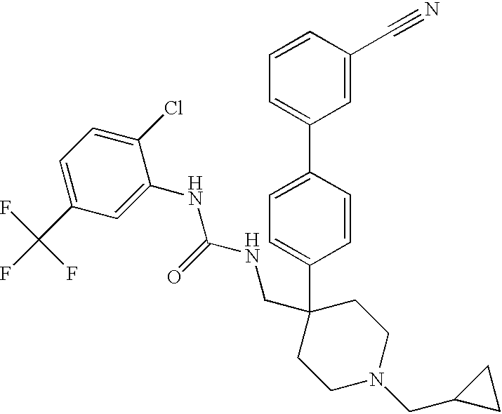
C1=CC(C2=CC=CC(C#N)=C2)=CC=C1C1(CNC(NC2=CC(C(F)(F)F)=CC=C2Cl)=O)CCN(CC2CC2)CC1
